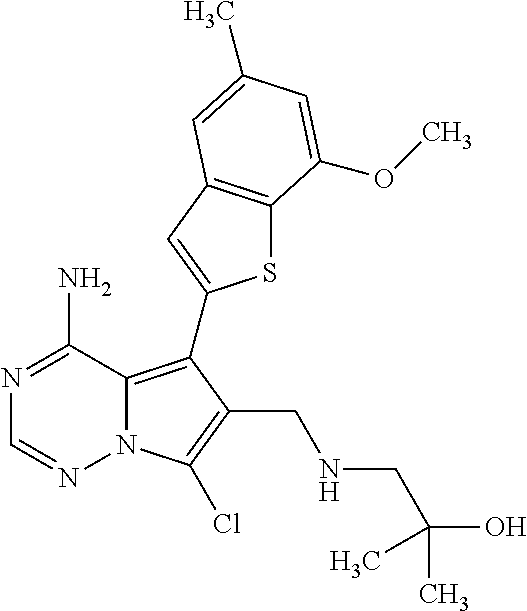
C1(N)=NC=NN2C1=C(C1=CC3=C(S1)C(OC)=CC(C)=C3)C(CNCC(O)(C)C)=C2Cl
